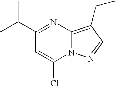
C1(C(C)C)=NC2=C(CC)C=NN2C(Cl)=C1
